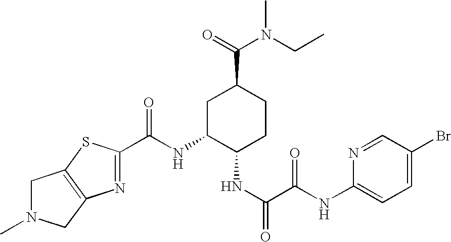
C(NC1C(NC(C(=O)NC2=CC=C(Br)C=N2)=O)CCC(C(N(CC)C)=O)C1)(=O)C1=NC2=C(S1)CN(C)C2
